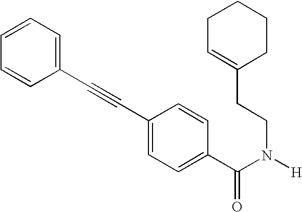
C1=CC=C(C#CC2=CC=C(C(N([H])CCC3=CCCCC3)=O)C=C2)C=C1
